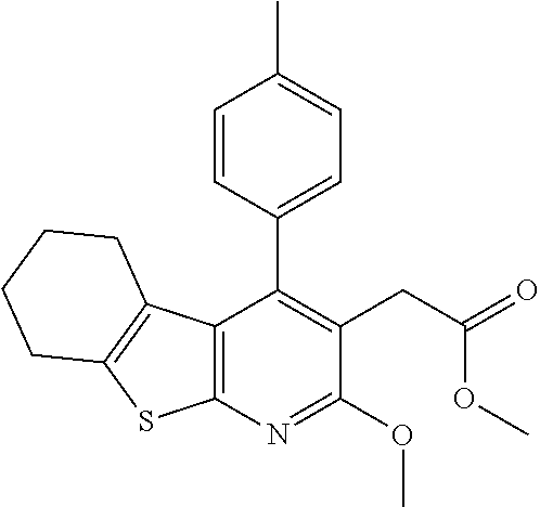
C12=C(N=C(OC)C(CC(=O)OC)=C1C1=CC=C(C)C=C1)SC1=C2CCCC1
